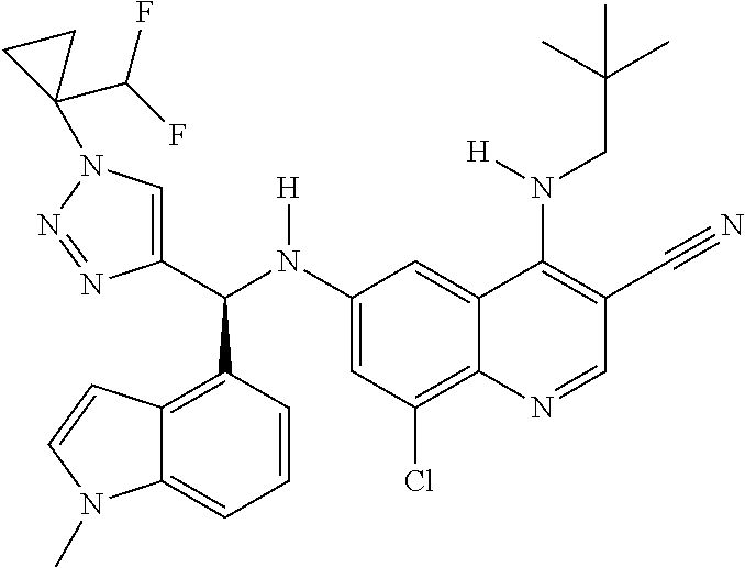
C1(N(C(C2=CN(C3(C(F)F)CC3)N=N2)C2=C3C(=CC=C2)N(C)C=C3)[H])=CC(Cl)=C2C(=C1)C(N(CC(C)(C)C)[H])=C(C#N)C=N2
